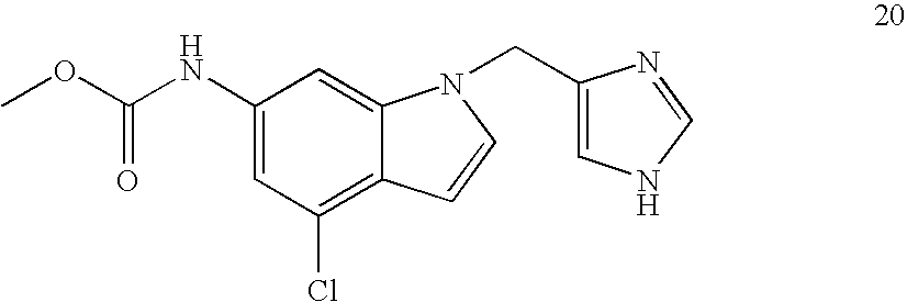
COC(=O)NC1=CC(Cl)=C2C(=C1)N(CC1=CNC=N1)C=C2
